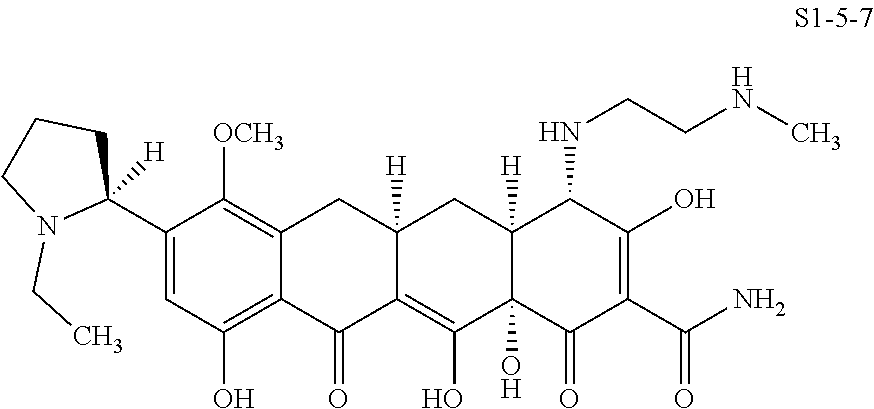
C1([OCH3])=C2CC3([H])CC4([H])C(NCCNC)C(O)=C(C(=O)N)C(=O)C4(O)C(O)=C3C(=O)C2=C(O)C=C1C1([H])CCCN1CC
